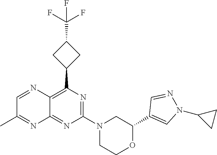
C1(C2=CN(C3CC3)N=C2)OCCN(C2=NC(C3CC(C(F)(F)F)C3)=C3C(=N2)N=C(C)C=N3)C1
